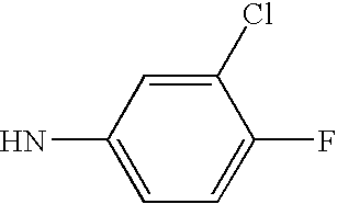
FC1=CC=C(N)C=C1Cl
